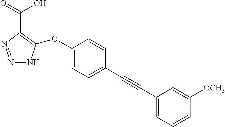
N1=NC(C(O)=O)=C(OC2=CC=C(C#CC3=CC=CC([OCH3])=C3)C=C2)N1
